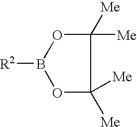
C1([Me])([Me])OB([R2])OC1([Me])[Me]
